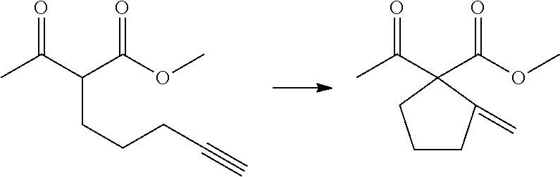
CC(C(C(OC)=O)CCCC#C)=O.CC(C1(C(OC)=O)CCCC1=C)=O
